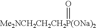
[Me2NCH2CH2CH2P(ONa)2]=O
